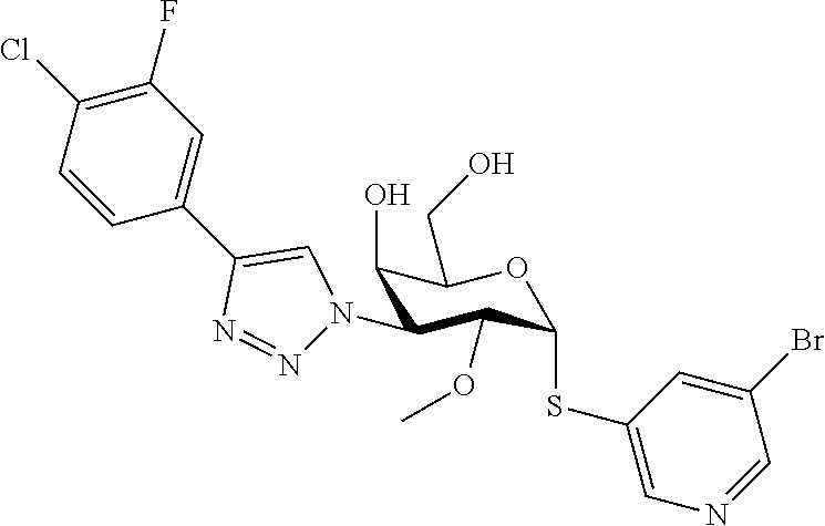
C1(O)C(N2N=NC(C3=CC(F)=C(Cl)C=C3)=C2)C(OC)C(SC2=CN=CC(Br)=C2)OC1CO
